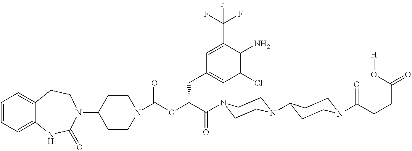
C1(N2CCC3=CC=CC=C3NC2=O)CCN(C(=O)OC(C(=O)N2CCN(C3CCN(C(CCC(=O)O[H])=O)CC3)CC2)CC2=CC(Cl)=C(N)C(C(F)(F)F)=C2)CC1
